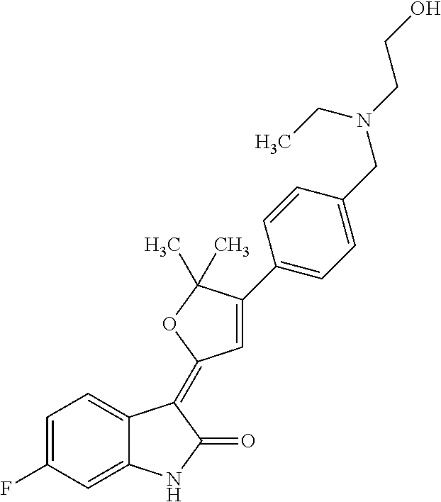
C1=C2C(=CC(F)=C1)NC(=O)C2=C1C=C(C2=CC=C(CN(CCO)CC)C=C2)C(C)(C)O1
